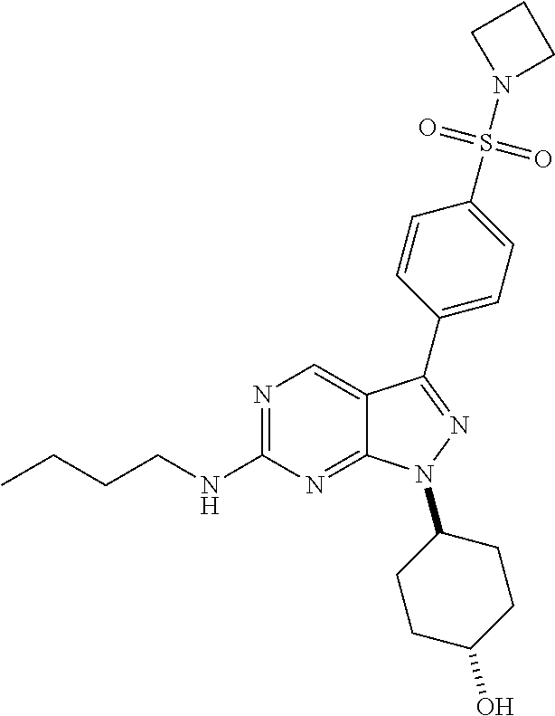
N1=C(NCCCC)N=C2C(=C1)C(C1=CC=C(S(=O)(=O)N3CCC3)C=C1)=NN2C1CCC(O)CC1
